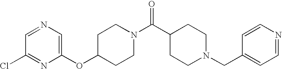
C1(OC2=CN=CC(Cl)=N2)CCN(C(C2CCN(CC3=CC=NC=C3)CC2)=O)CC1
